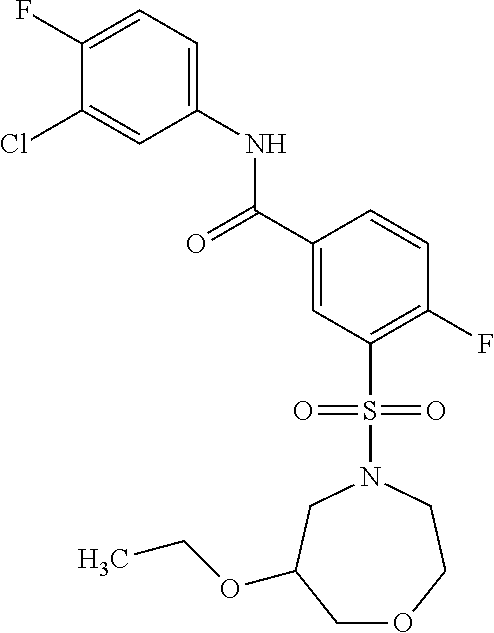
C1(F)=CC=C(NC(C2=CC(S(=O)(=O)N3CC(OCC)COCC3)=C(F)C=C2)=O)C=C1Cl
